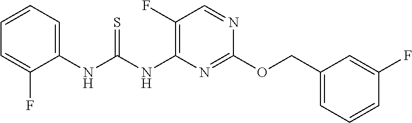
C1(NC(NC2=C(F)C=NC(OCC3=CC=CC(F)=C3)=N2)=S)=CC=CC=C1F
